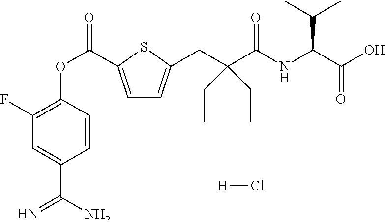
C1(F)=C(OC(=O)C2=CC=C(CC(C(NC(C(C)C)C(=O)O)=O)(CC)CC)S2)C=CC(C(N)=N)=C1.[H]Cl
